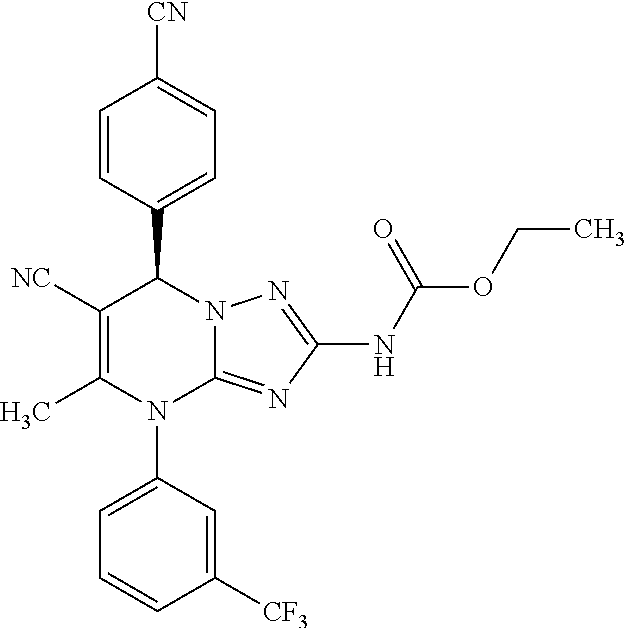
C1=CC(C2C([NC])=C(C)N(C3=CC=CC([CF3])=C3)C3=NC(NC(=O)OCC)=NN23)=CC=C1[CN]
